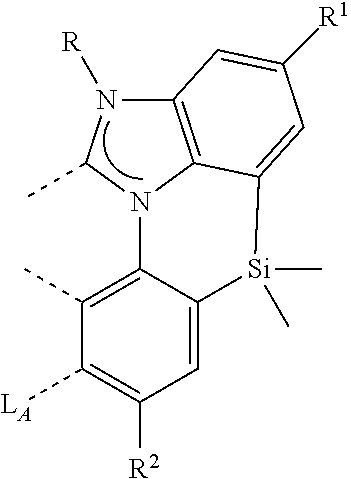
C12=C3N(C(C)N1[R])C1=C(C)C([LA])=C([R2])C=C1[Si](C)(C)C3=CC([R1])=C2
